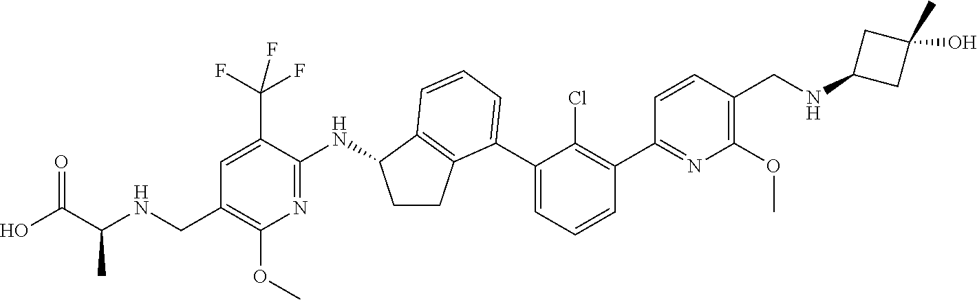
C(C1=C(OC)N=C(NC2CCC3=C2C=CC=C3C2=CC=CC(C3=NC(OC)=C(CNC4CC(O)(C)C4)C=C3)=C2Cl)C(C(F)(F)F)=C1)NC(C(O)=O)C
